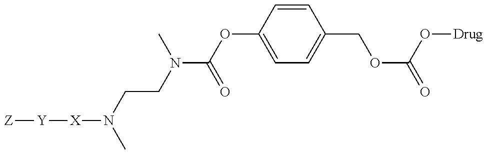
[Z][Y][X]N(CCN(C)C(=O)OC1=CC=C(COC(O[Drug])=O)C=C1)C
